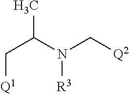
CC(N(C[Q2])[R3])C[Q1]
